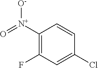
C1([N+](=O)[O-])=C(F)C=C(Cl)C=C1
